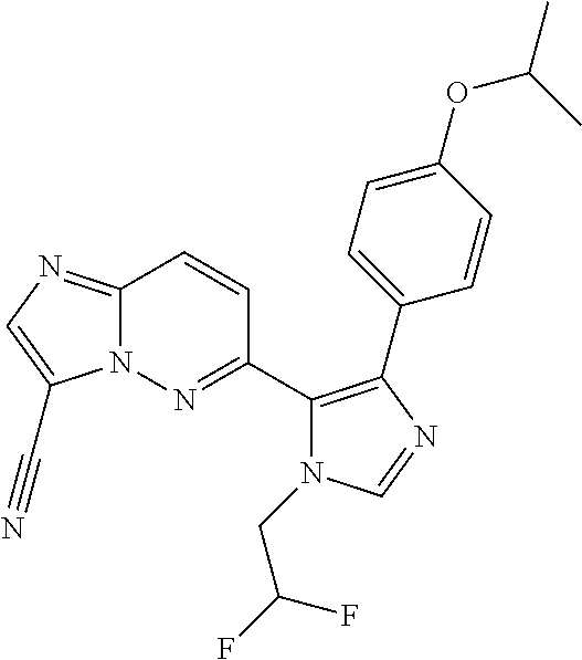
N12C(=NC=C1C#N)C=CC(C1=C(C3=CC=C(OC(C)C)C=C3)N=CN1CC(F)F)=N2
